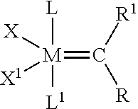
[X][M]([X1])([L])([L1])=C([R1])[R]
